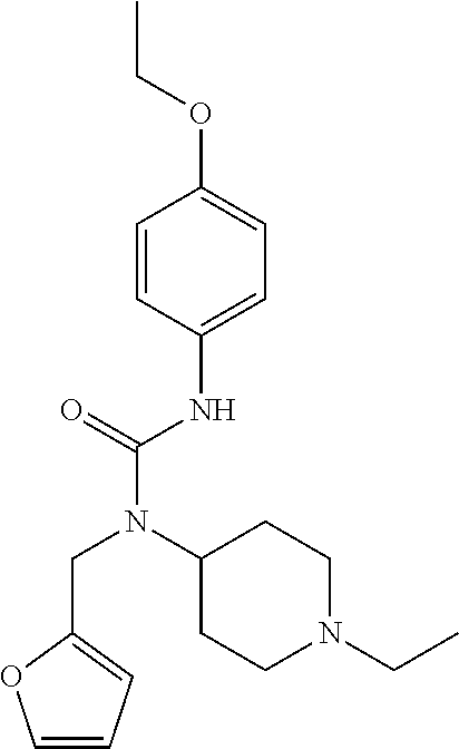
C1=C(NC(N(C2CCN(CC)CC2)CC2=CC=CO2)=O)C=CC(OCC)=C1
